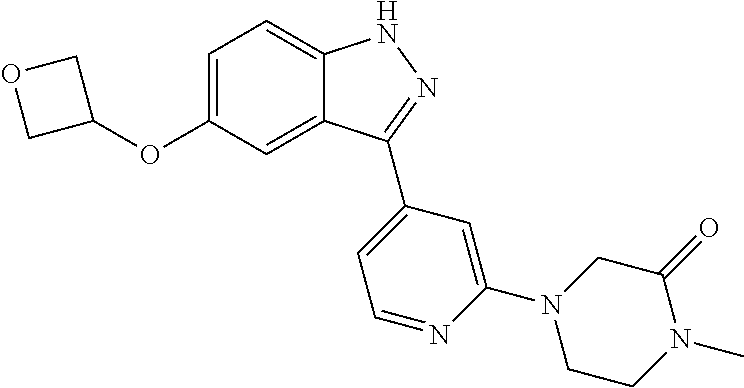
C1=C(OC2COC2)C=C2C(=C1)NN=C2C1=CC=NC(N2CC(=O)N(C)CC2)=C1
